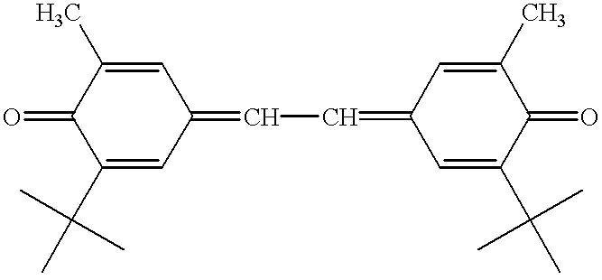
C1(C(C)(C)C)=CC(=CC=C2C=C(C(C)(C)C)C(=O)C(C)=C2)C=C(C)C1=O
